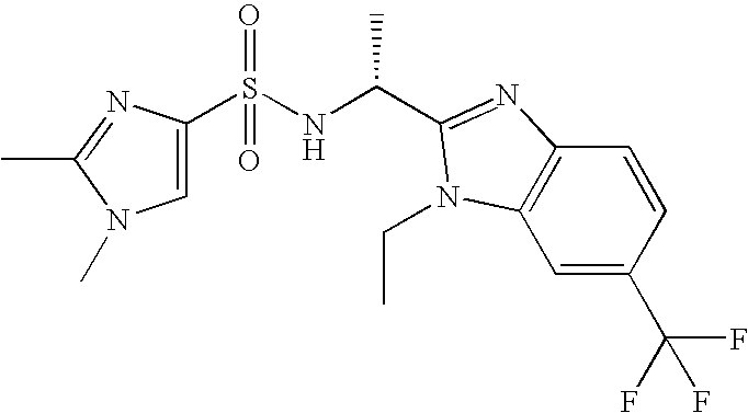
S(NC(C)C1=NC2=C(C=C(C(F)(F)F)C=C2)N1CC)(=O)(=O)C1=CN(C)C(C)=N1
